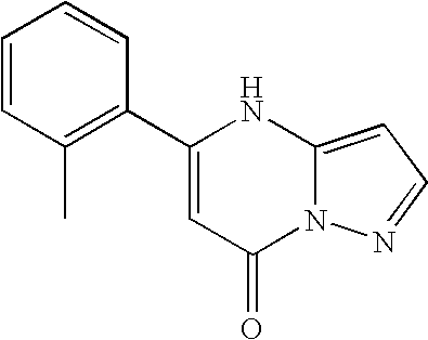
C1(C2=C(C)C=CC=C2)=CC(=O)N2C(=CC=N2)N1
